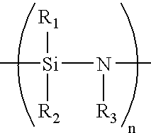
[Si](N(C)[R3])(C)([R1])[R2]
